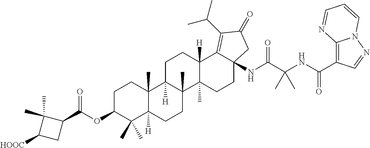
C12=C(C(NC(C(NC34C(=C(C(C)C)C(=O)C3)C3([H])C(C)(CC4)C4(C)C([H])(CC3)C3(C)C([H])(CC4)C(C)(C)C(OC(=O)C4C(C)(C)C([HOOC])C4)CC3)=O)(C)C)=O)C=NN1C=CC=N2
